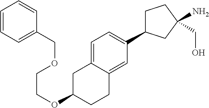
C1=C2C(=CC(C3CCC(N)(CO)C3)=C1)CCC(OCCOCC1=CC=CC=C1)C2
